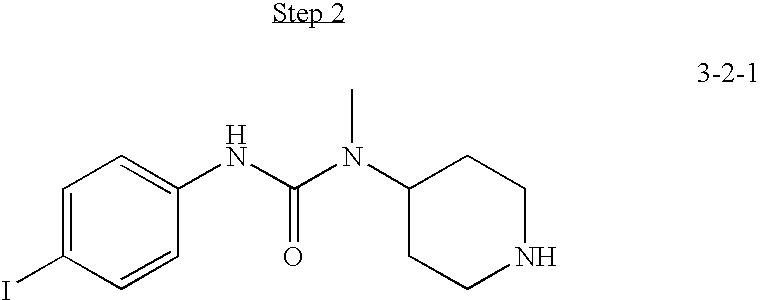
IC1=CC=C(NC(=O)N(C2CCNCC2)C)C=C1
